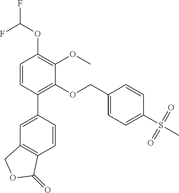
FC(OC1=C(OC)C(OCC2=CC=C(S(C)(=O)=O)C=C2)=C(C2=CC3=C(C=C2)C(=O)OC3)C=C1)F
